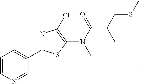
C1=CN=CC(C2=NC(Cl)=C(N(C(C(CSC)C)=O)C)S2)=C1
